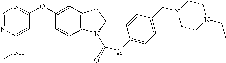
C1=NC(NC)=CC(OC2=CC3=C(C=C2)N(C(=O)NC2=CC=C(CN4CCN(CC)CC4)C=C2)CC3)=N1
